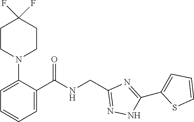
C1=CC=C(C(=O)NCC2=NNC(C3=CC=CS3)=N2)C(N2CCC(F)(F)CC2)=C1
